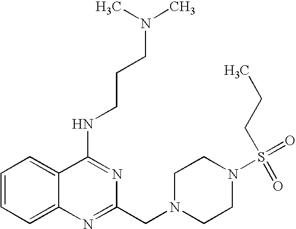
C1=CC=C2C(=C1)C(NCCCN(C)C)=NC(CN1CCN(S(=O)(CCC)=O)CC1)=N2
